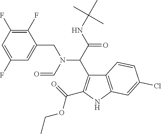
C(C(NC(C)(C)C)=O)(N(CC1=CC(F)=CC(F)=C1F)C=O)C1=C(C(=O)OCC)NC2=C1C=CC(Cl)=C2
